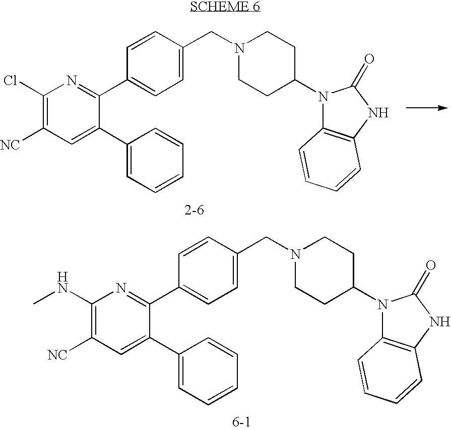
C1(Cl)=C([NC])C=C(C2=CC=CC=C2)C(C2=CC=C(CN3CCC(N4C5=C(NC4=O)C=CC=C5)CC3)C=C2)=N1.C1(NC)=C([NC])C=C(C2=CC=CC=C2)C(C2=CC=C(CN3CCC(N4C5=C(NC4=O)C=CC=C5)CC3)C=C2)=N1
